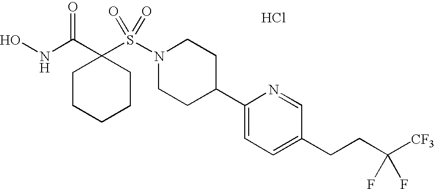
ONC(C1(S(N2CCC(C3=CC=C(CCC([CF3])(F)F)C=N3)CC2)(=O)=O)CCCCC1)=O.Cl
